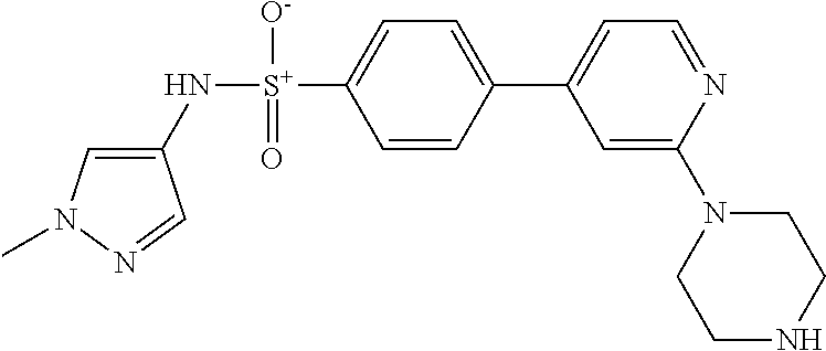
C1=C(N[S+](C2=CC=C(C3=CC=NC(N4CCNCC4)=C3)C=C2)([O-])=O)C=NN1C
